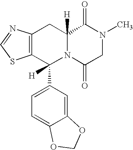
C12=C(C(C3=CC=C4C(=C3)OCO4)([H])N3C([H])(C1)C(=O)N(C)CC3=O)SC=N2
